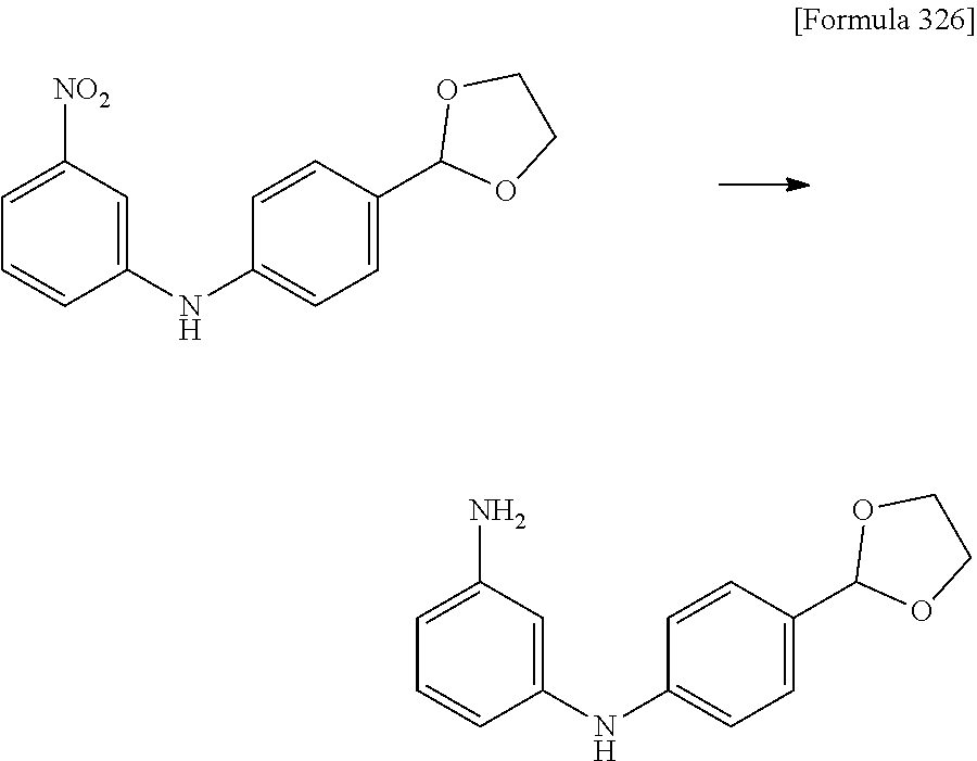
C1=C([NO2])C=C(NC2=CC=C(C3OCCO3)C=C2)C=C1.C1=C(N)C=C(NC2=CC=C(C3OCCO3)C=C2)C=C1
